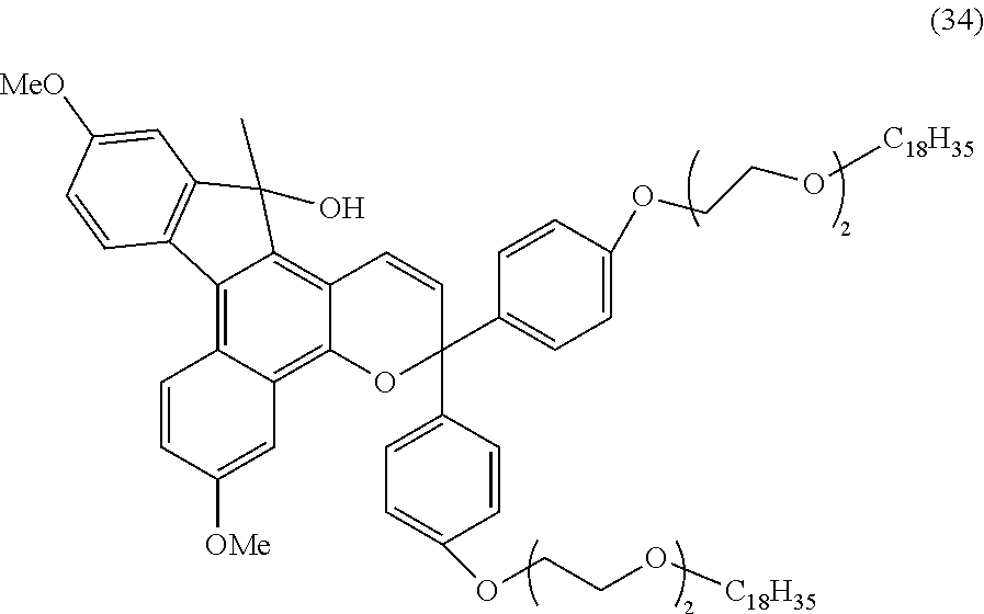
C12=C3C(=C4C(=C1C(C)(O)C1=C2C=CC([MeO])=C1)C=CC(C1=CC=C(OCCO[C18H35])C=C1)(C1=CC=C(OCCO[C18H35])C=C1)O4)C=C([OMe])C=C3
